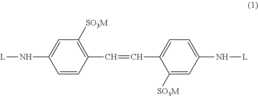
C1=CC(C=CC2=CC=C(N[L])C=C2[SO3M])=C([SO3M])C=C1N[L]
